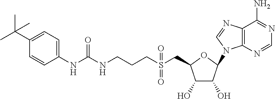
C(C1C(O)C(O)C(N2C3=C(C(N)=NC=N3)N=C2)O1)S(CCCNC(NC1=CC=C(C(C)(C)C)C=C1)=O)(=O)=O
